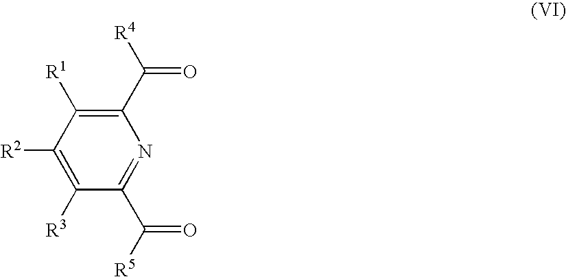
C1(C(=O)[R4])=C([R1])C([R2])=C([R3])C(C([R5])=O)=N1
